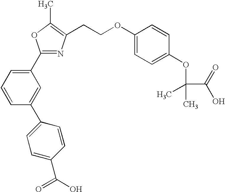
C1(C2=CC=CC(C3=CC=C(C(O)=O)C=C3)=C2)=NC(CCOC2=CC=C(OC(C)(C)C(=O)O)C=C2)=C(C)O1
